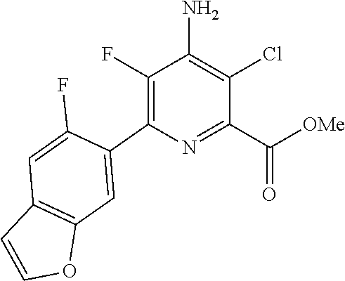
C1(C2=CC3=C(C=C2F)C=CO3)=C(F)C(N)=C(Cl)C(C(=O)[OMe])=N1
